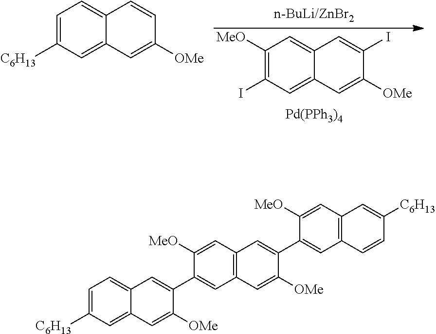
C1=C([C6H13])C=C2C(=C1)C=CC([OMe])=C2.[Pd(PPh3)4].C1([MeO])=C(I)C=C2C(=C1)C=C(I)C([OMe])=C2.C1=C([C6H13])C=C2C(=C1)C=C(C1=CC3=C(C=C1[MeO])C=C(C1=CC4=C(C=C1[MeO])C=C([C6H13])C=C4)C([OMe])=C3)C([OMe])=C2
